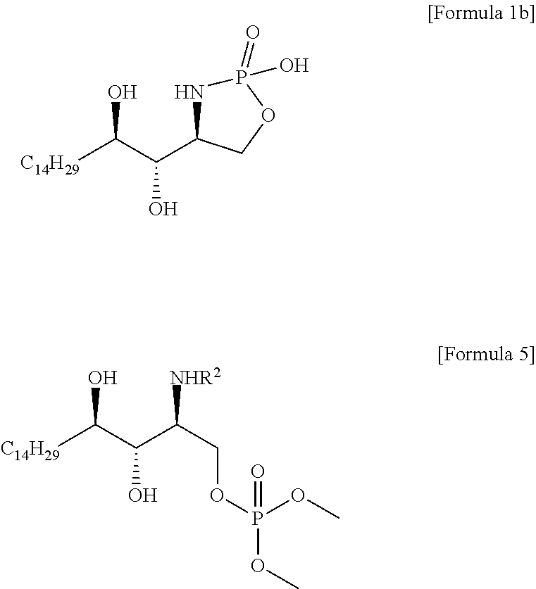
C(O)(C1NP(=O)(O)OC1)C([C14H29])O.C(O)(C(COP(OC)(OC)=O)[NHR2])C([C14H29])O
